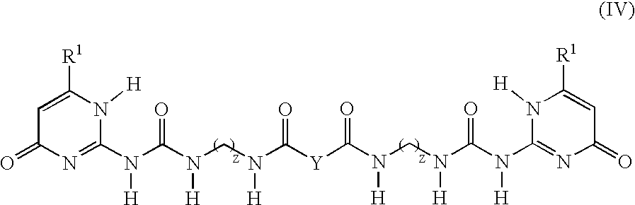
C1=C([R1])N([H])C(N(C(=O)N([H])CN([H])C([Y]C(N(CN(C(N(C2=NC(=O)C=C([R1])N2[H])[H])=O)[H])[H])=O)=O)[H])=NC1=O
